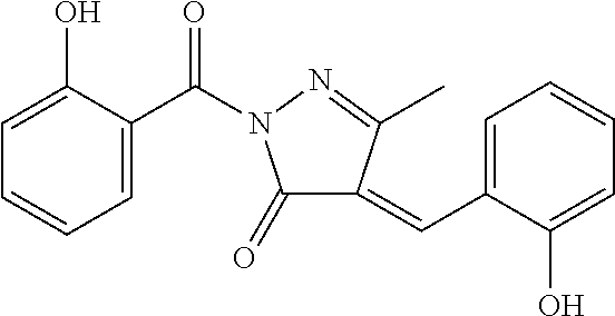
C1=C(O)C(C(=O)N2C(=O)C(=CC3=CC=CC=C3O)C(C)=N2)=CC=C1
